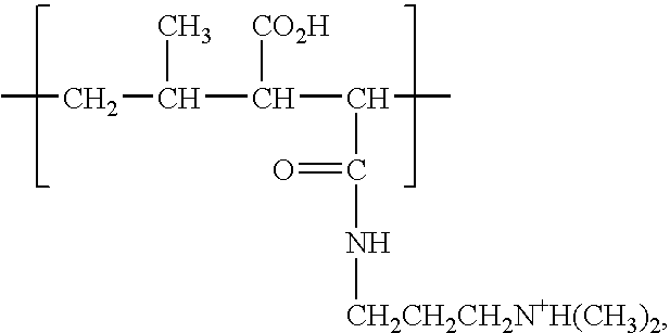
CCC(C)C([CO2H])C(C)C(=O)N[CH2CH2CH2N+H(CH3)2]
